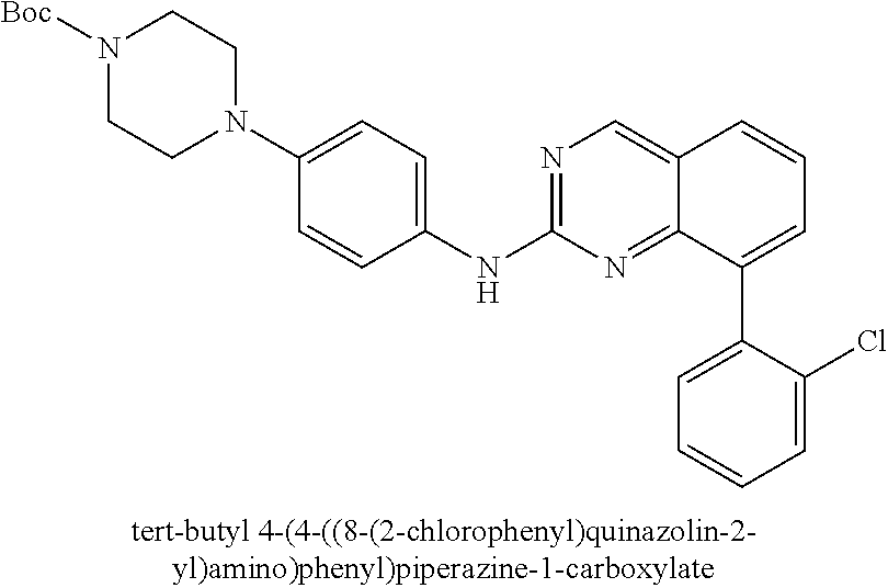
N1([Boc])CCN(C2=CC=C(NC3=NC=C4C(=N3)C(C3=CC=CC=C3Cl)=CC=C4)C=C2)CC1
